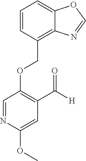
C(OC1=C(C([H])=O)C=C(OC)N=C1)C1=C2C(=CC=C1)OC=N2
